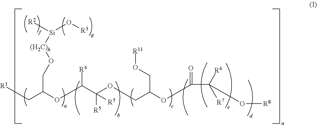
[R1]CC(OC(C(OCC(OC(C([R6])([R7])O[R8])=O)CO[R11])([R5])[R5])[R4])CO[(H2C)h][Si]([R2])O[R3]
